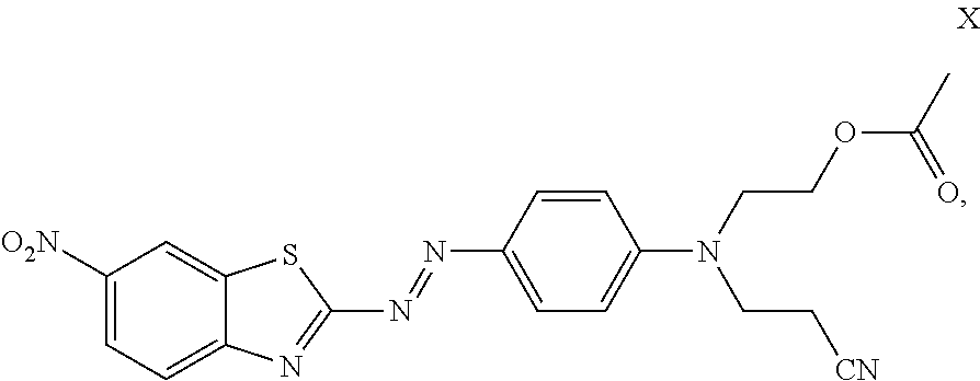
C1([O2N])=CC=C2C(=C1)SC(N=NC1=CC=C(N(CCOC(C)=O)CC[CN])C=C1)=N2
